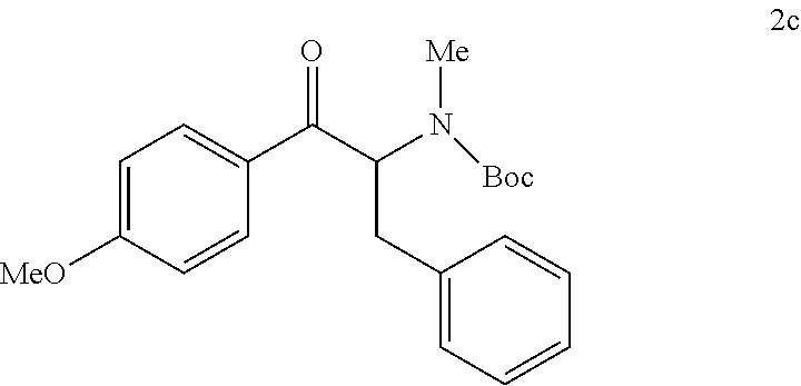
C1=C([MeO])C=CC(C(=O)C(N([Me])[Boc])CC2=CC=CC=C2)=C1
